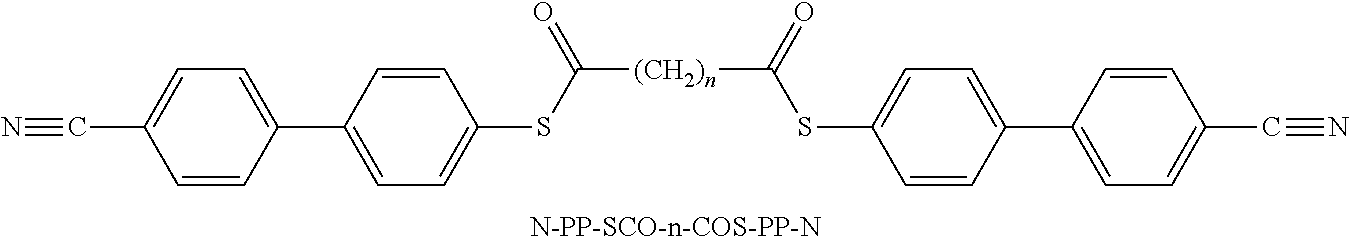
[(CH2)n](C(=O)SC1=CC=C(C2=CC=C(C#N)C=C2)C=C1)C(SC1=CC=C(C2=CC=C(C#N)C=C2)C=C1)=O
